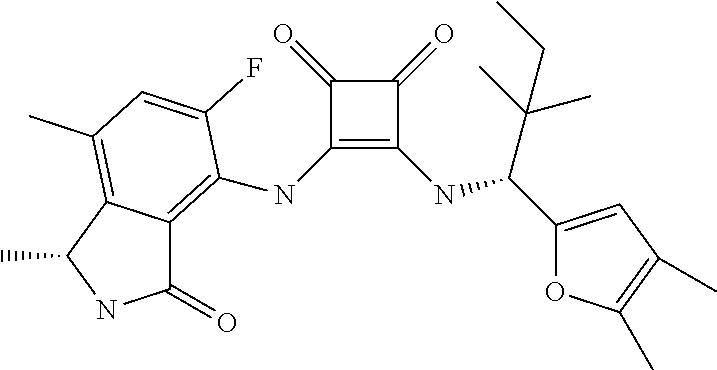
C1(=O)C(NC2=C3C(=O)NC(C)C3=C(C)C=C2F)=C(NC(C(C)(C)CC)C2=CC(C)=C(C)O2)C1=O
